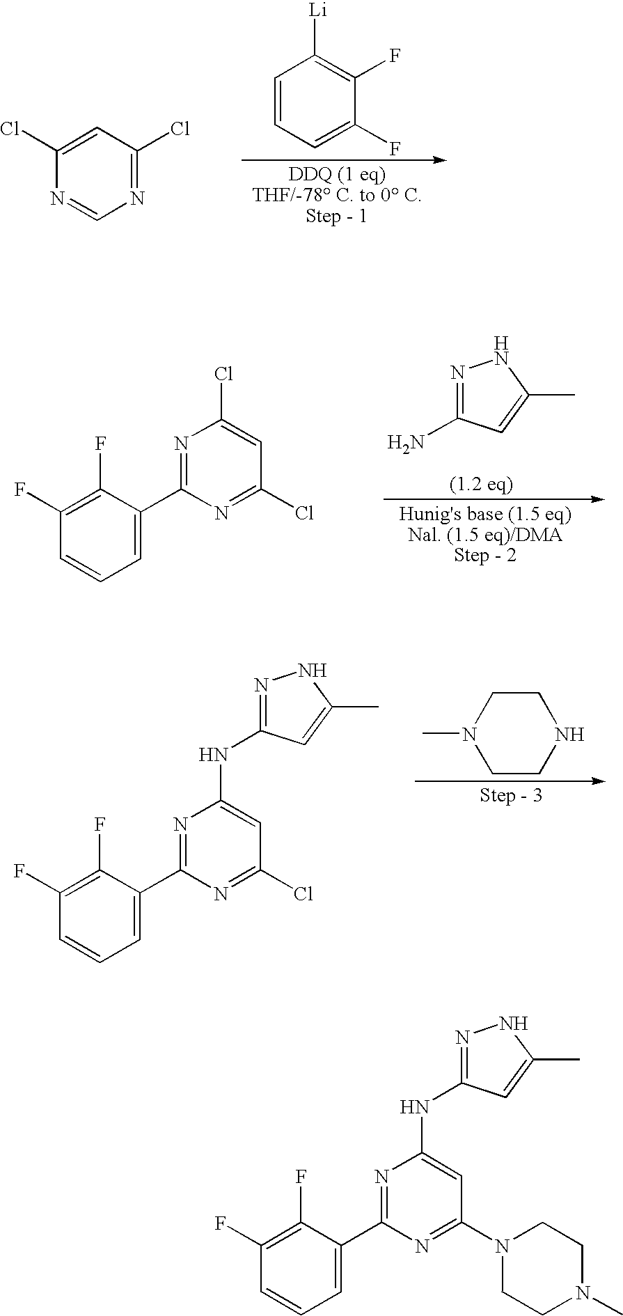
C1=CC=C(F)C(F)=C1[Li].N1=C(Cl)C=C(Cl)N=C1.N1=C(N)C=C(C)N1.C1=C(C2=NC(Cl)=CC(Cl)=N2)C(F)=C(F)C=C1.C1CNCCN1C.C1=C(C2=NC(NC3=NNC(C)=C3)=CC(Cl)=N2)C(F)=C(F)C=C1.C1=C(C2=NC(NC3=NNC(C)=C3)=CC(N3CCN(C)CC3)=N2)C(F)=C(F)C=C1
